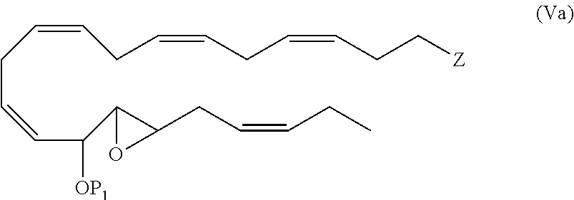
C(=CCC=CCC[Z])CC=CCC=CC(C1C(CC=CCC)O1)[OP1]
